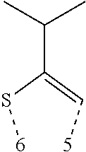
[6]SC(=C[5])C(C)C
